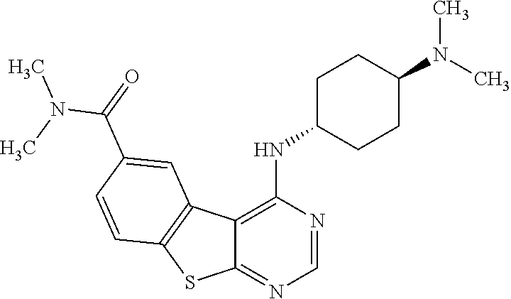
C12=C(NC3CCC(N(C)C)CC3)N=CN=C1SC1=C2C=C(C(N(C)C)=O)C=C1
